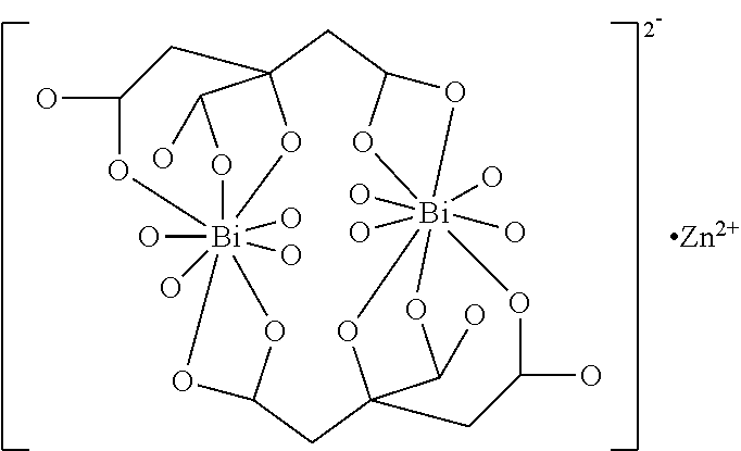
O1[Bi]234(O)(O)(O)(O)OC(O)C1(CC1O[Bi]56(O)(O)(O)(O)(O1)OC(CC(O2)O3)(C(O)O5)CC(O)O6)CC(O)O4.[Zn]
